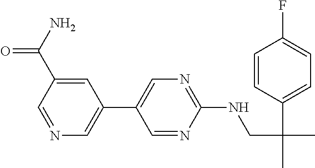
C1=NC=C(C2=CN=C(NCC(C)(C3=CC=C(F)C=C3)C)N=C2)C=C1C(N)=O
